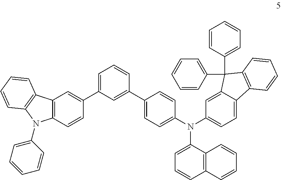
C12=C(C=CC(C3=CC=CC(C4=CC=C(N(C5=CC=C6C(=C5)C(C5=CC=CC=C5)(C5=CC=CC=C5)C5=C6C=CC=C5)C5=CC=CC6=C5C=CC=C6)C=C4)=C3)=C1)N(C1=CC=CC=C1)C1=C2C=CC=C1
